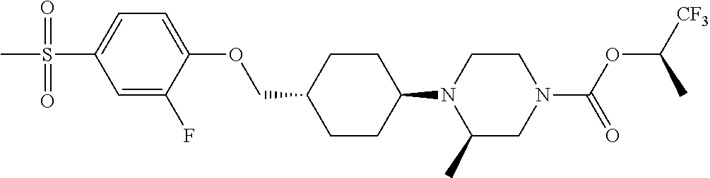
C1CC(N2C(C)CN(C(OC([CF3])C)=O)CC2)CCC1COC1=CC=C(S(=O)(=O)C)C=C1F
